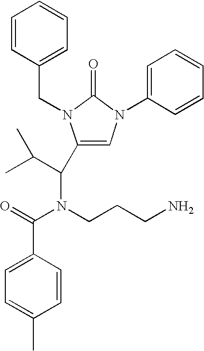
C1=CC(CN2C(C(N(CCCN)C(=O)C3=CC=C(C)C=C3)C(C)C)=CN(C3=CC=CC=C3)C2=O)=CC=C1
